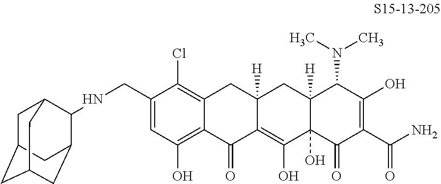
C12=C(Cl)C(CNC3C4CC5CC(CC3C5)C4)=CC(O)=C1C(=O)C1=C(O)C3(O)C([H])(CC1([H])C2)C(N(C)C)C(O)=C(C(N)=O)C3=O
